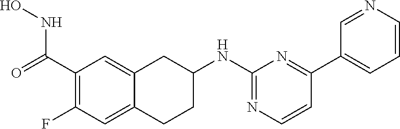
C1(C(=O)NO)=C(F)C=C2C(=C1)CC(NC1=NC=CC(C3=CC=CN=C3)=N1)CC2
